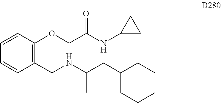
C1(CNC(CC2CCCCC2)C)=C(OCC(NC2CC2)=O)C=CC=C1
